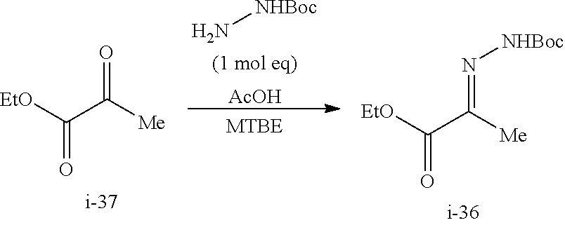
C(=O)([EtO])C([Me])=N[NHBoc].C(=O)([EtO])C([Me])=O.N[NHBoc].[AcOH]
